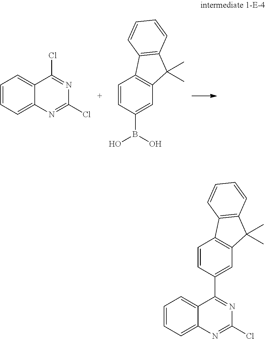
C1=CC=C2C(=C1)C(Cl)=NC(Cl)=N2.C1=CC(B(O)O)=CC2=C1C1=C(C2(C)C)C=CC=C1.C1=CC(C2=NC(Cl)=NC3=CC=CC=C23)=CC2=C1C1=C(C2(C)C)C=CC=C1
